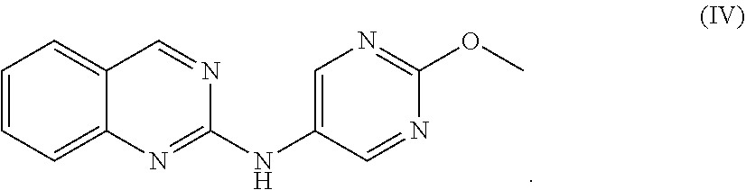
C1=CC=C2C(=C1)C=NC(NC1=CN=C(OC)N=C1)=N2
